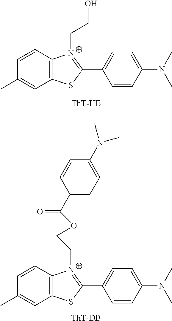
C1=CC(C)=CC2=C1[N+](CCO)=C(C1=CC=C(N(C)C)C=C1)S2.C1=CC(C)=CC2=C1[N+](CCOC(C1=CC=C(N(C)C)C=C1)=O)=C(C1=CC=C(N(C)C)C=C1)S2.[ThT-DB]
